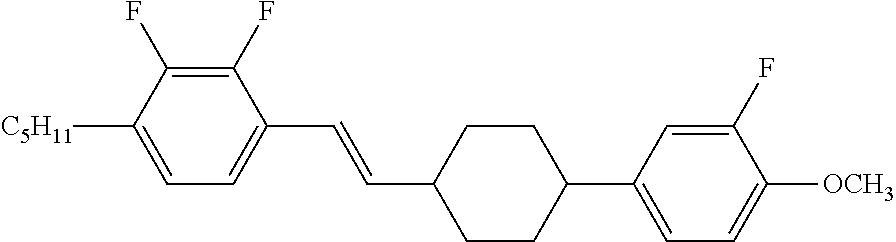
C1(F)=C(F)C([C5H11])=CC=C1C=CC1CCC(C2=CC=C([OCH3])C(F)=C2)CC1
